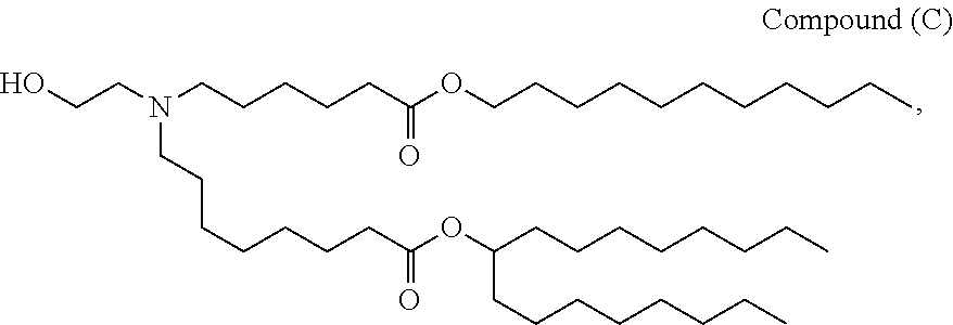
N(CCCCCC(OCCCCCCCCCCC)=O)(CCO)CCCCCCCC(OC(CCCCCCCC)CCCCCCCC)=O
